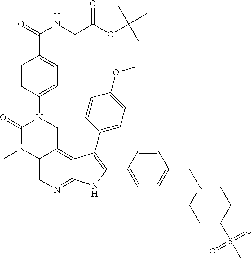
C12=CN=C3C(=C1CN(C1=CC=C(C(NCC(=O)OC(C)(C)C)=O)C=C1)C(=O)N2C)C(C1=CC=C(OC)C=C1)=C(C1=CC=C(CN2CCC(S(C)(=O)=O)CC2)C=C1)N3
